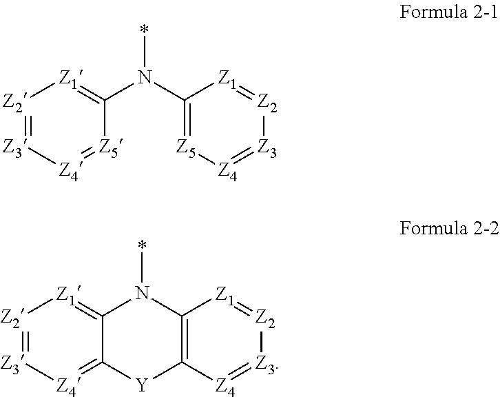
[Z2]1=[Z3][Z4]=[Z5]C(N(C2=[Z5][Z4]=[Z3][Z2]=[Z1]2)*)=[Z1]1.[Z2]1=[Z3][Z4]=C2C(=[Z1]1)N(*)C1=C([Z4]=[Z3][Z2]=[Z1]1)[Y]2
